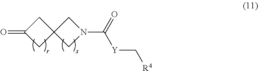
C1(=O)CC2(C1)CN(C(=O)[Y]C[R4])C2
